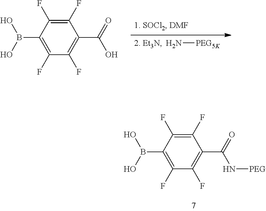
C1(F)=C(B(O)O)C(F)=C(F)C(C(=O)O)=C1F.N[PEG5K].C1(F)=C(F)C(C(=O)N[PEG])=C(F)C(F)=C1B(O)O
